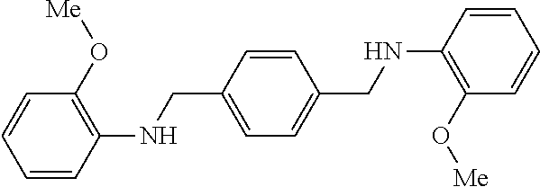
C1=CC(CNC2=C(O[Me])C=CC=C2)=CC=C1CNC1=C(O[Me])C=CC=C1
